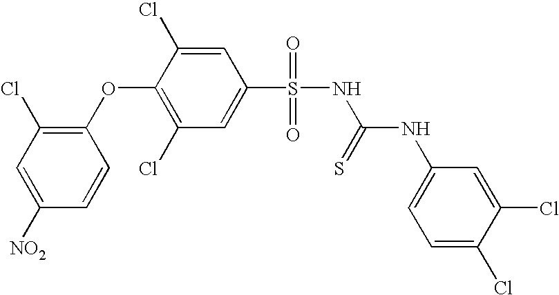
[NO2]C1=CC(Cl)=C(OC2=C(Cl)C=C(S(=O)(=O)NC(=S)NC3=CC=C(Cl)C(Cl)=C3)C=C2Cl)C=C1
